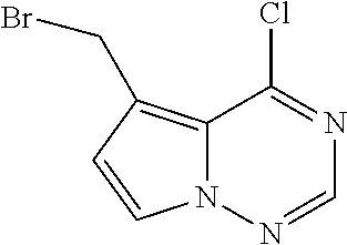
C12=C(CBr)C=CN1N=CN=C2Cl
